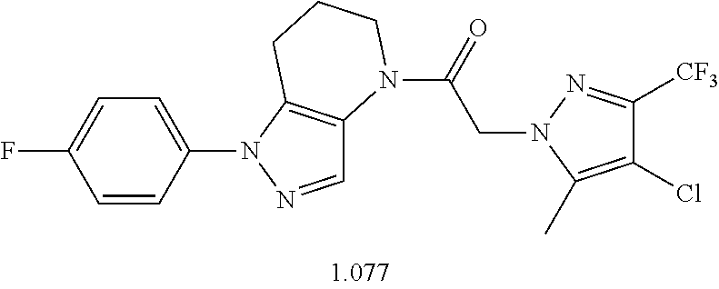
C1=C(N2N=CC3=C2CCCN3C(=O)CN2C(C)=C(Cl)C([CF3])=N2)C=CC(F)=C1
